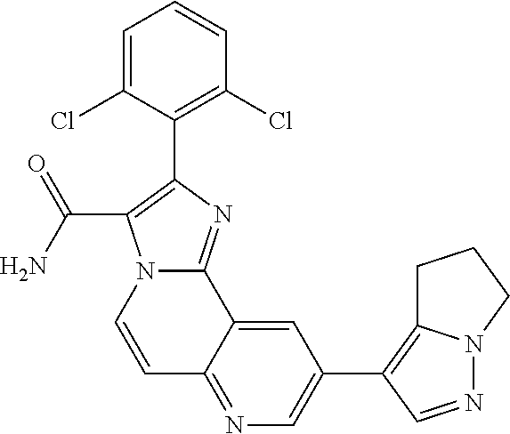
C1=C(Cl)C(C2=C(C(N)=O)N3C(=N2)C2=CC(C4=C5N(N=C4)CCC5)=CN=C2C=C3)=C(Cl)C=C1
